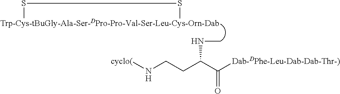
[Trp-Cys-tBuGly-Ala-Ser-DPro-Pro-Val-Ser-Leu-Cys-Orn-Dab]1SS1.N(CCC(C([Dab-DPhe-Leu-Dab-Dab-Thr-)])=O)NC)[cyclo(]
